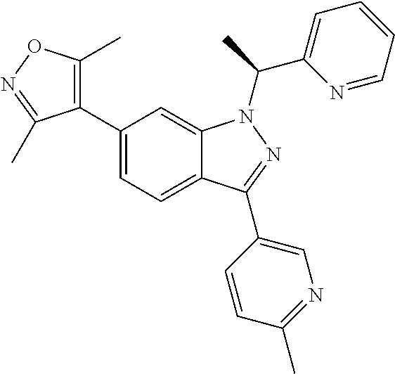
C12=CC=C(C3=C(C)ON=C3C)C=C1N(C(C1=CC=CC=N1)C)N=C2C1=CN=C(C)C=C1
